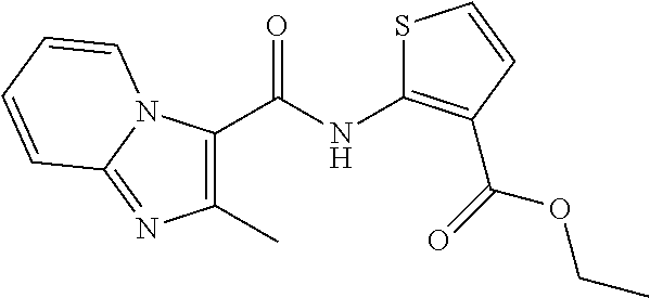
C1(C)=C(C(NC2=C(C(=O)OCC)C=CS2)=O)N2C(=N1)C=CC=C2
